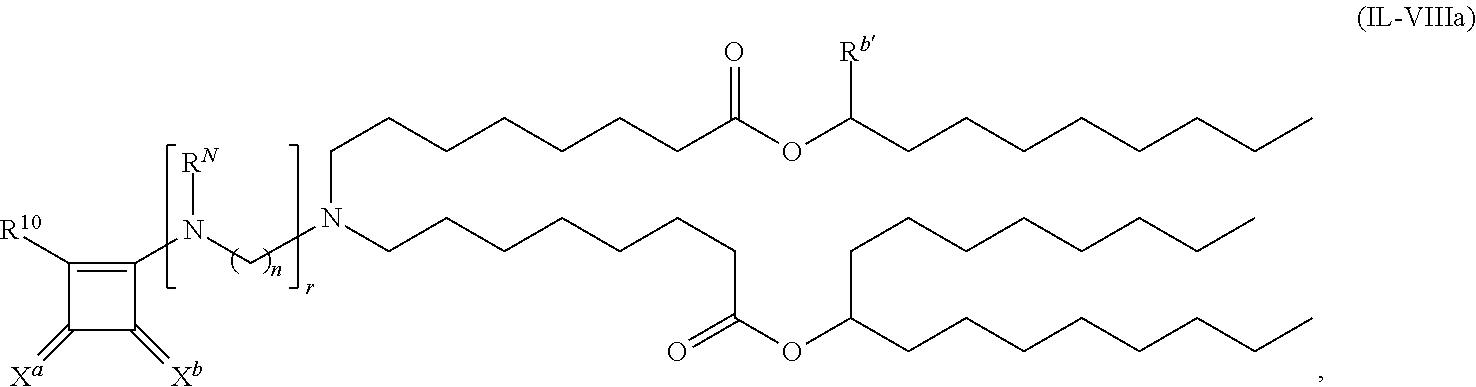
C(CCCCCCC(OC(CCCCCCCC)[Rb])=O)N(CCCCCCCC(OC(CCCCCCCC)CCCCCCCC)=O)CN(C1=C([R10])C(=[Xa])C1=[Xb])[RN]
